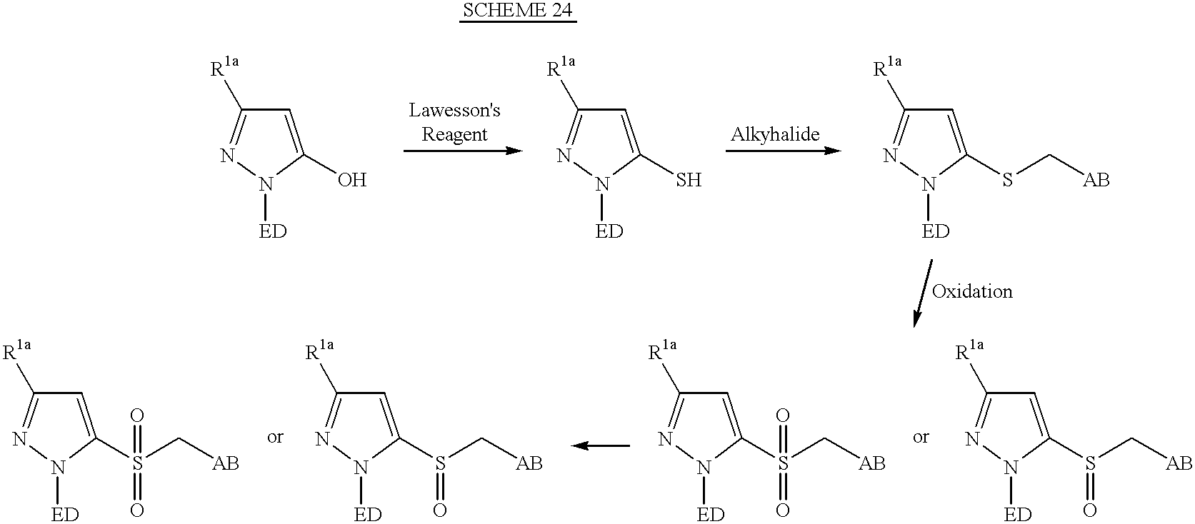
C1=C(O)N([ED])N=C1[R1a].C1=C(S)N([ED])N=C1[R1a].C1=C(SC[AB])N([ED])N=C1[R1a].C1=C(S(C[AB])=O)N([ED])N=C1[R1a].C1=C(S(C[AB])(=O)=O)N([ED])N=C1[R1a].C1=C(S(C[AB])=O)N([ED])N=C1[R1a].C1=C(S(C[AB])(=O)=O)N([ED])N=C1[R1a]
